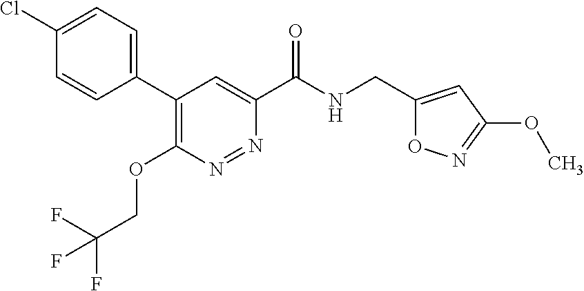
C1=CC(C2=C(OCC(F)(F)F)N=NC(C(NCC3=CC(OC)=NO3)=O)=C2)=CC=C1Cl
